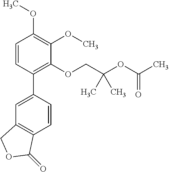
C1=CC(C2=CC3=C(C=C2)C(=O)OC3)=C(OCC(OC(C)=O)(C)C)C(OC)=C1OC
